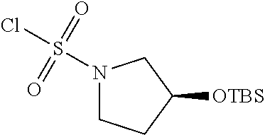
N1(S(Cl)(=O)=O)CCC([OTBS])C1
